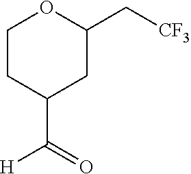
C1CC(C(=O)[H])CC(C[CF3])O1
